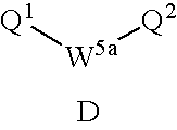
[W5a]([Q2])[Q1].[D]
